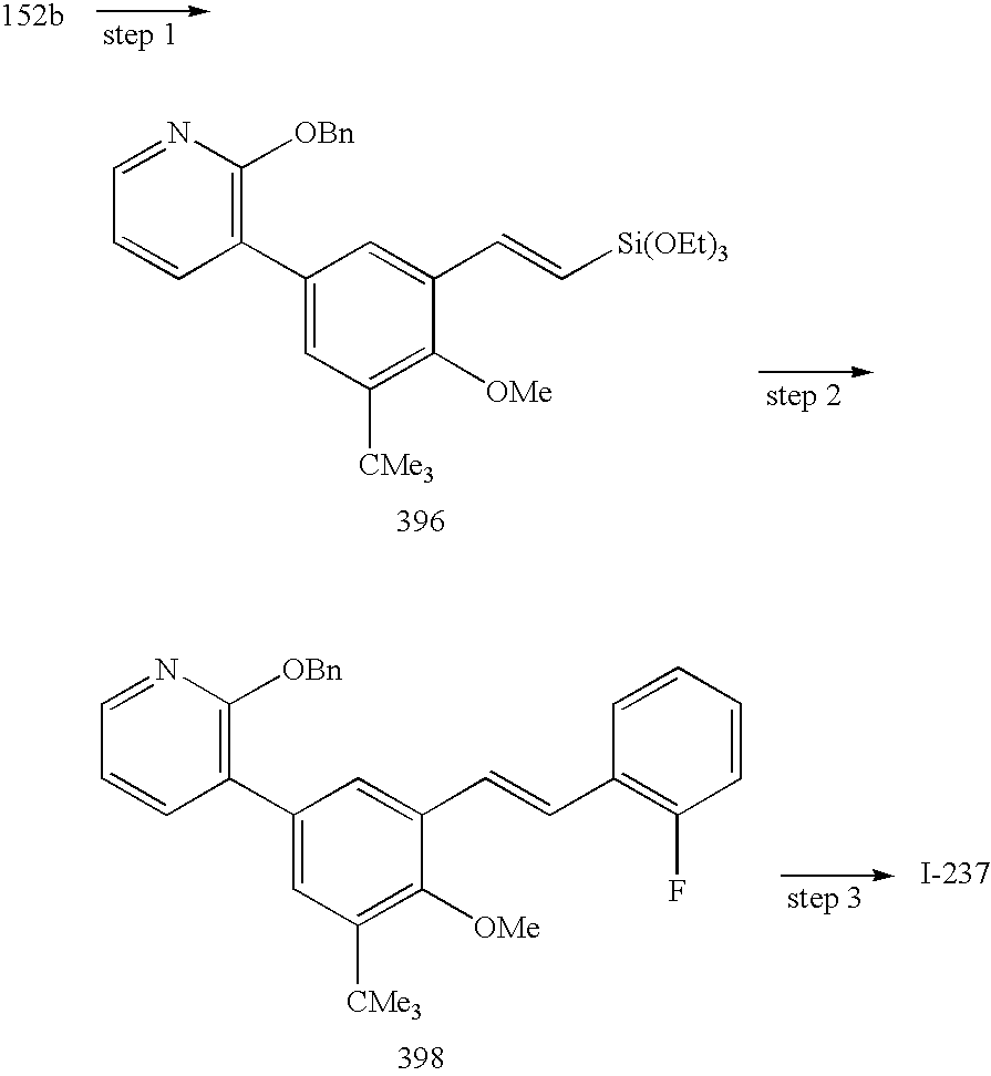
C1(C2=C([OBn])N=CC=C2)=CC([CMe3])=C([OMe])C(C=C[Si(OEt)3])=C1.C1(C2=C([OBn])N=CC=C2)=CC([CMe3])=C([OMe])C(C=CC2=C(F)C=CC=C2)=C1
